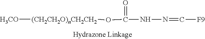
[H3CO][(CH2CH2O)nCH2CH2]OC(NN=C[F9])=O
